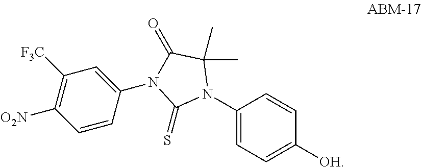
C1(N2C(C)(C)C(=O)N(C3=CC([F3C])=C([O2N])C=C3)C2=S)=CC=C([OH])C=C1
